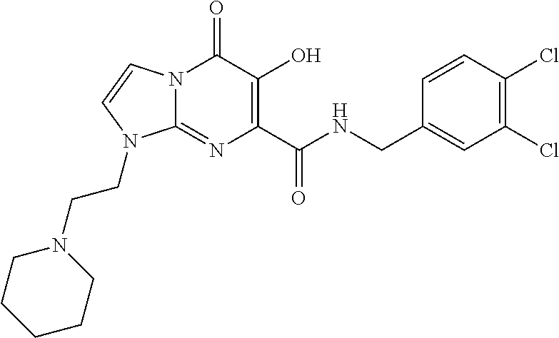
N(C(C1=C(O)C(=O)N2C(=N1)N(CCN1CCCCC1)C=C2)=O)CC1=CC(Cl)=C(Cl)C=C1
